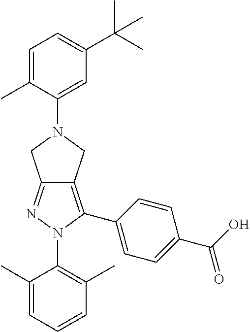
C1(C)=CC=CC(C)=C1N1C(C2=CC=C(C(O)=O)C=C2)=C2C(=N1)CN(C1=CC(C(C)(C)C)=CC=C1C)C2
